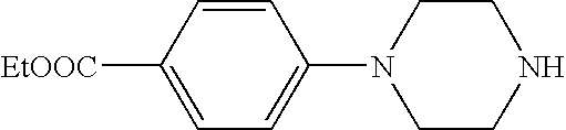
C1=C([EtOOC])C=CC(N2CCNCC2)=C1
